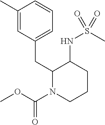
CC1=CC(CC2N(C(=O)OC)CCCC2NS(C)(=O)=O)=CC=C1
